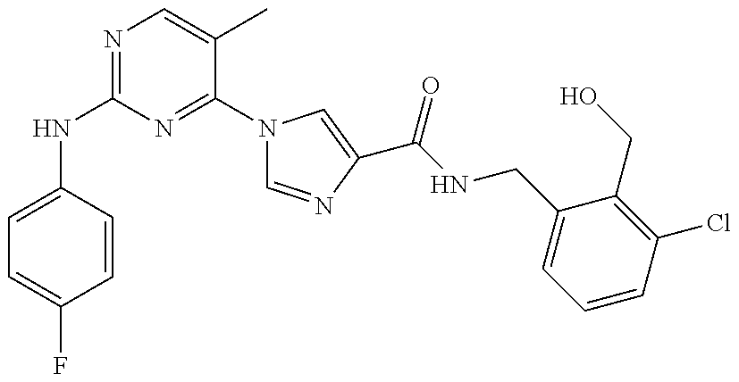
N(C1=NC=C(C)C(N2C=NC(C(=O)NCC3=CC=CC(Cl)=C3CO)=C2)=N1)C1=CC=C(F)C=C1
